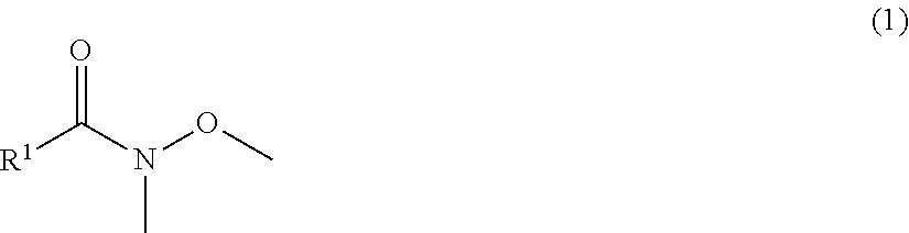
CN(OC)C([R1])=O
